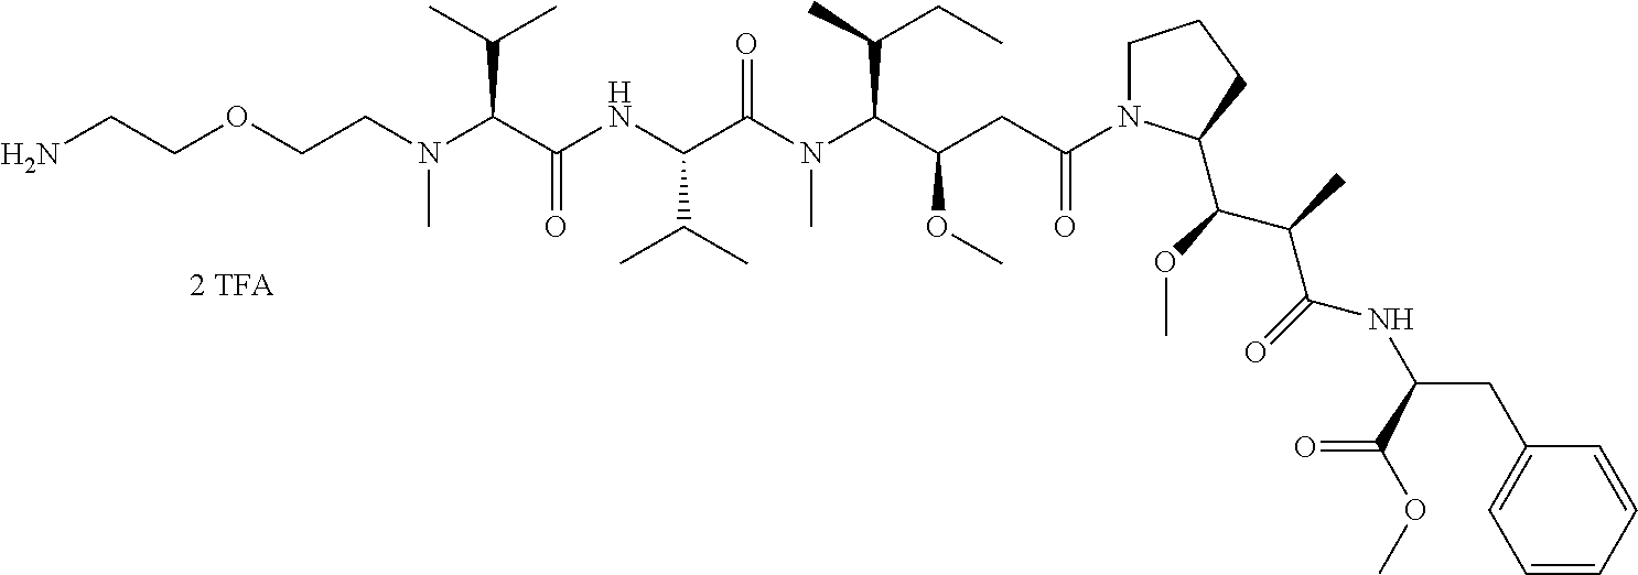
C(N(C(C(NC(C(N(C(C(OC)CC(=O)N1CCCC1C(C(C(NC(CC1=CC=CC=C1)C(=O)OC)=O)C)OC)C(CC)C)C)=O)C(C)C)=O)C(C)C)C)COCCN
